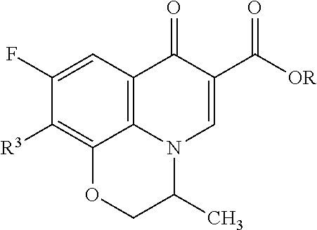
C1(F)=CC2=C3C(=C1[R3])OCC(C)N3C=C(C([OR])=O)C2=O
